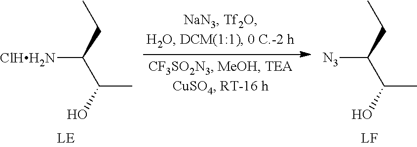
[ClHH2N]C(CC)C(O)C.[N3]C(CC)C(O)C
